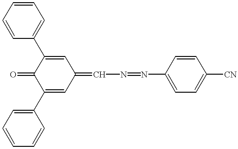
C1(C2=CC=CC=C2)=CC(=CN=NC2=CC=C([CN])C=C2)C=C(C2=CC=CC=C2)C1=O
